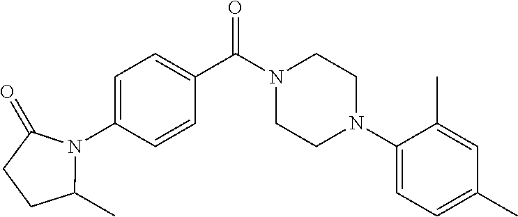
C1=C(N2C(C)CCC2=O)C=CC(C(N2CCN(C3=CC=C(C)C=C3C)CC2)=O)=C1
